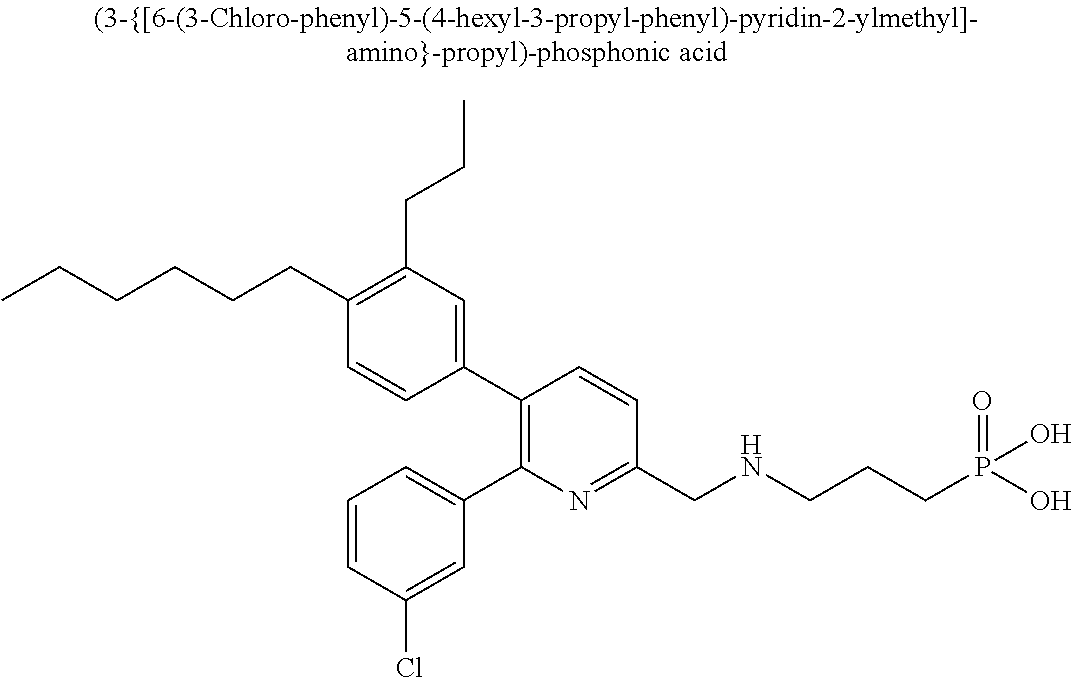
C(CCCC1=C(CCC)C=C(C2=C(C3=CC=CC(Cl)=C3)N=C(CNCCCP(O)(O)=O)C=C2)C=C1)CC
